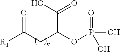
O=C(CC(OP(=O)(O)O)C(O)=O)[R1]
